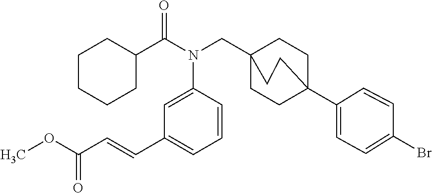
COC(C=CC1=CC=CC(N(CC23CCC(C4=CC=C(Br)C=C4)(CC2)CC3)C(C2CCCCC2)=O)=C1)=O
